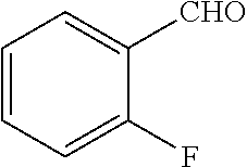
C1=CC=C(F)C([CHO])=C1
